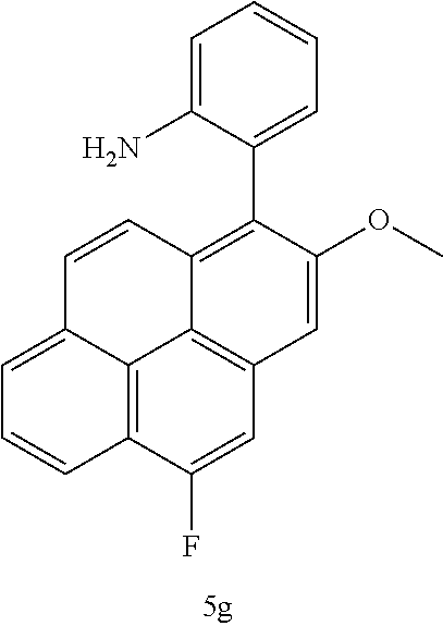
C12=C3C(F)=CC4=C1C(=C(C1=CC=CC=C1N)C(OC)=C4)C=CC2=CC=C3
